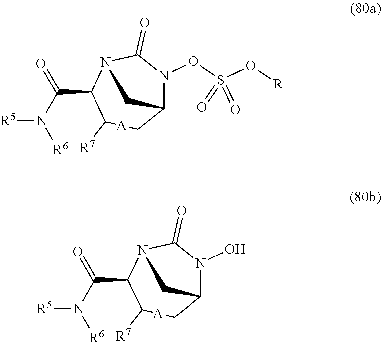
[R5]N(C(=O)C1N2C(=O)N(OS(O[R])(=O)=O)C(C[A]C1[R7])C2)[R6].[R5]N(C(=O)C1N2C(=O)N(O)C(C[A]C1[R7])C2)[R6]
